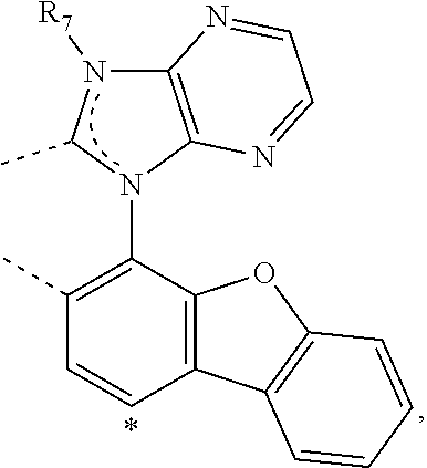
C12=C(N(C3=C(C)C=CC4=C3OC3=C4C=CC=C3)C(C)N1[R7])N=CC=N2
